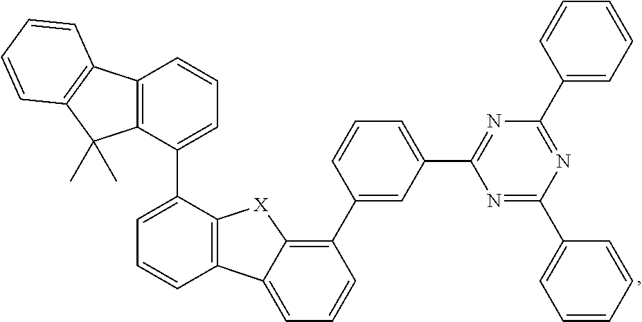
C1=CC2=C(C(C3=CC=CC4=C3C(C)(C)C3=C4C=CC=C3)=C1)[X]C1=C(C3=CC(C4=NC(C5=CC=CC=C5)=NC(C5=CC=CC=C5)=N4)=CC=C3)C=CC=C21
